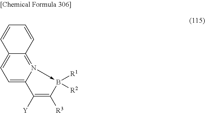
C1=C2N(->B([R1])([R2])C([R3])=C2[Y])=C2C(=C1)C=CC=C2
